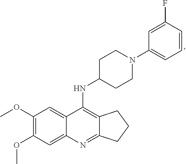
C12=C(NC3CCN(C4=CC=CC(F)=C4)CC3)C3=CC(OC)=C(OC)C=C3N=C1CCC2
